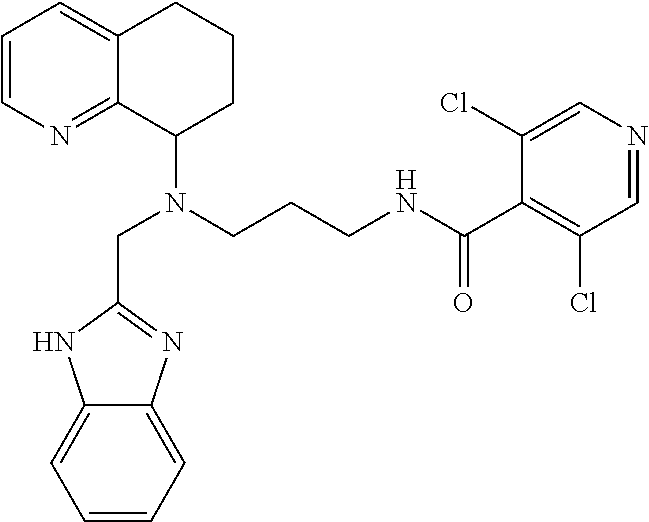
C1=CN=C2C(=C1)CCCC2N(CC1=NC2=CC=CC=C2N1)CCCNC(=O)C1=C(Cl)C=NC=C1Cl
